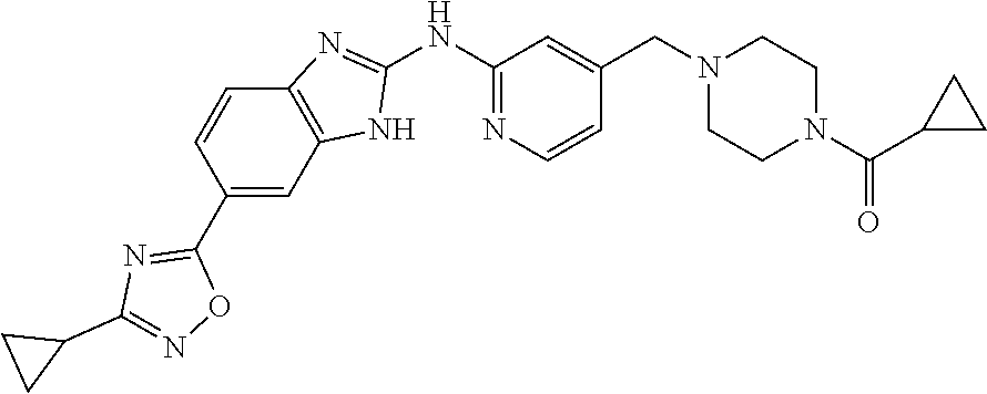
C1(C2=NC(C3CC3)=NO2)=CC2=C(C=C1)N=C(NC1=NC=CC(CN3CCN(C(C4CC4)=O)CC3)=C1)N2
